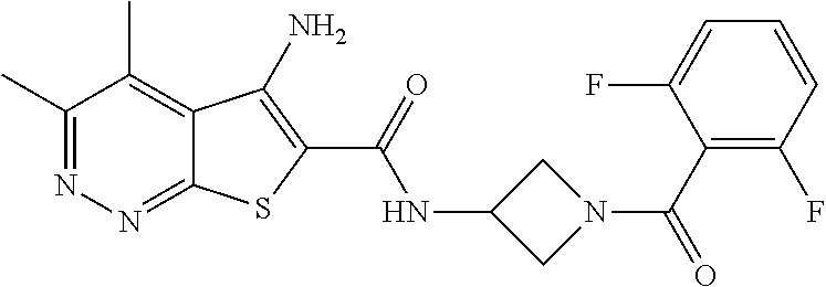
C1(C)=NN=C2C(=C1C)C(N)=C(C(=O)NC1CN(C(=O)C3=C(F)C=CC=C3F)C1)S2
